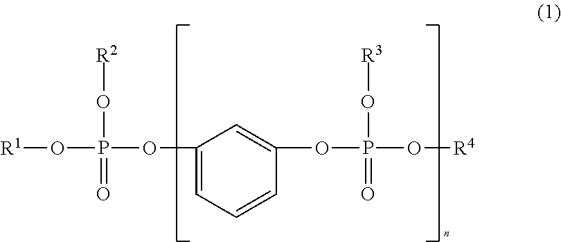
C1(OP(=O)(O[R2])O[R1])=CC=CC(OP(O[R3])(=O)O[R4])=C1
